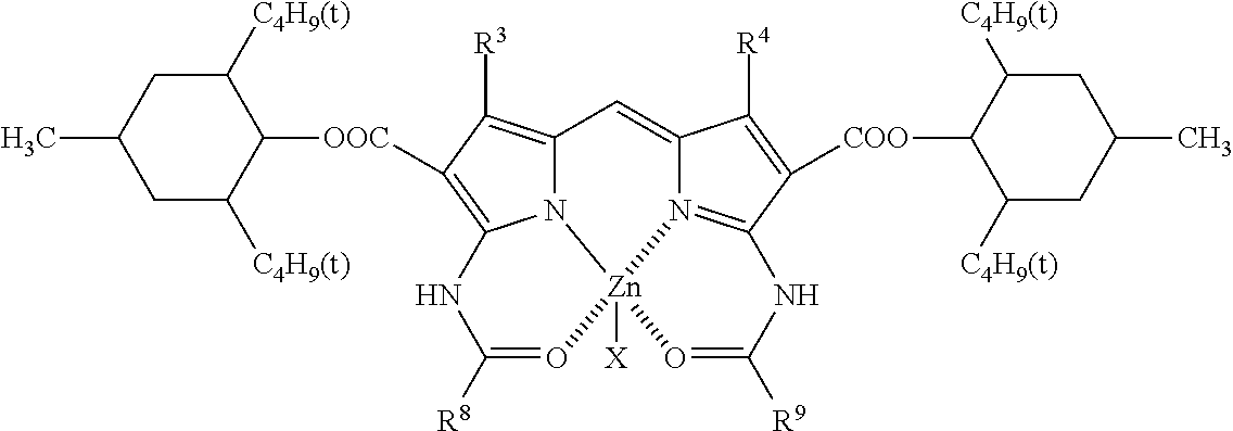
C1C([C4H9(t)])C([OOC]C2=C3N4C(=C2[R3])C=C2N5=C(C([COO]C6C([C4H9(t)])CC(C)CC6[C4H9(t)])=C2[R4])NC([R9])=O[Zn]45([X])O=C([R8])N3)C([C4H9(t)])CC1C
